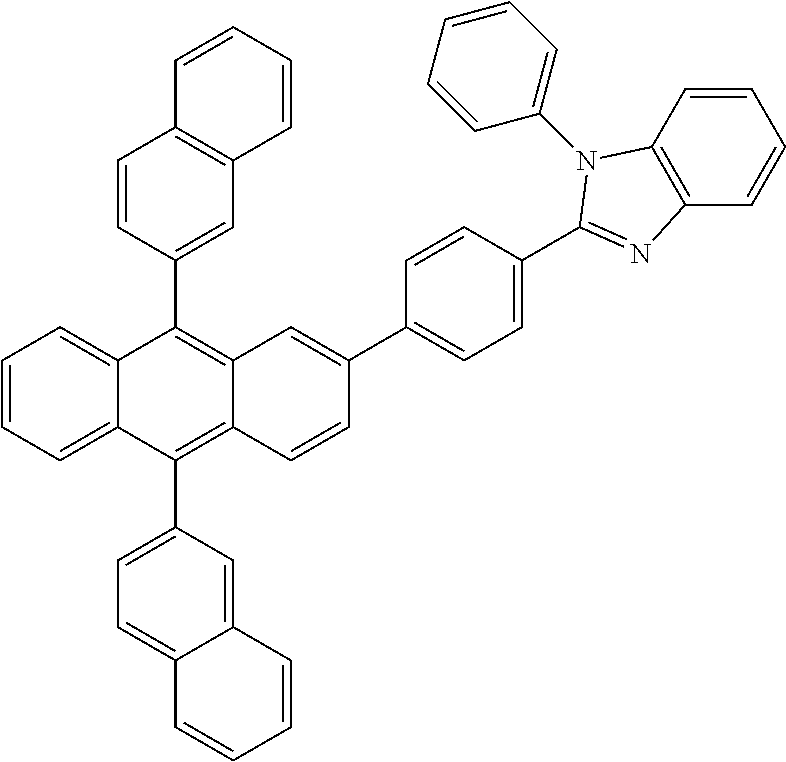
C1=CC(C2=C3C(=C(C4=CC=C5C(=C4)C=CC=C5)C4=CC=CC=C24)C=CC(C2=CC=C(C4=NC5=C(C=CC=C5)N4C4=CC=CC=C4)C=C2)=C3)=CC2=C1C=CC=C2
